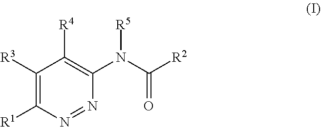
C1([R3])=C([R1])N=NC(N(C(=O)[R2])[R5])=C1[R4]
